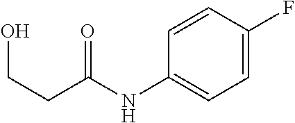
C1=C(F)C=CC(NC(CCO)=O)=C1
